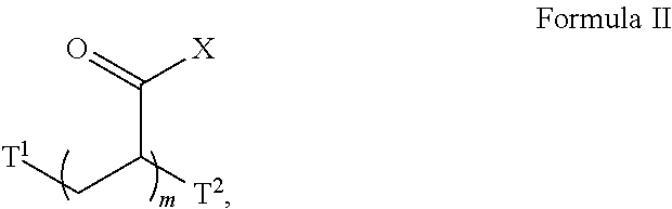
[T1]CC(C([X])=O)[T2]
